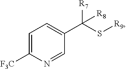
C1=C([F3C])N=CC(C(S[R9])([R7])[R8])=C1
